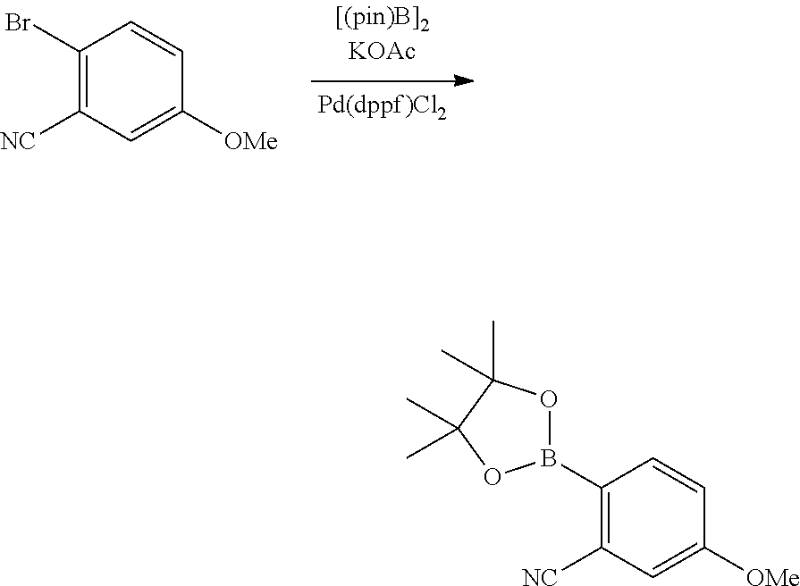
C1(Br)=C([NC])C=C([OMe])C=C1.C1(B2OC(C)(C)C(C)(C)O2)=C([NC])C=C([OMe])C=C1
